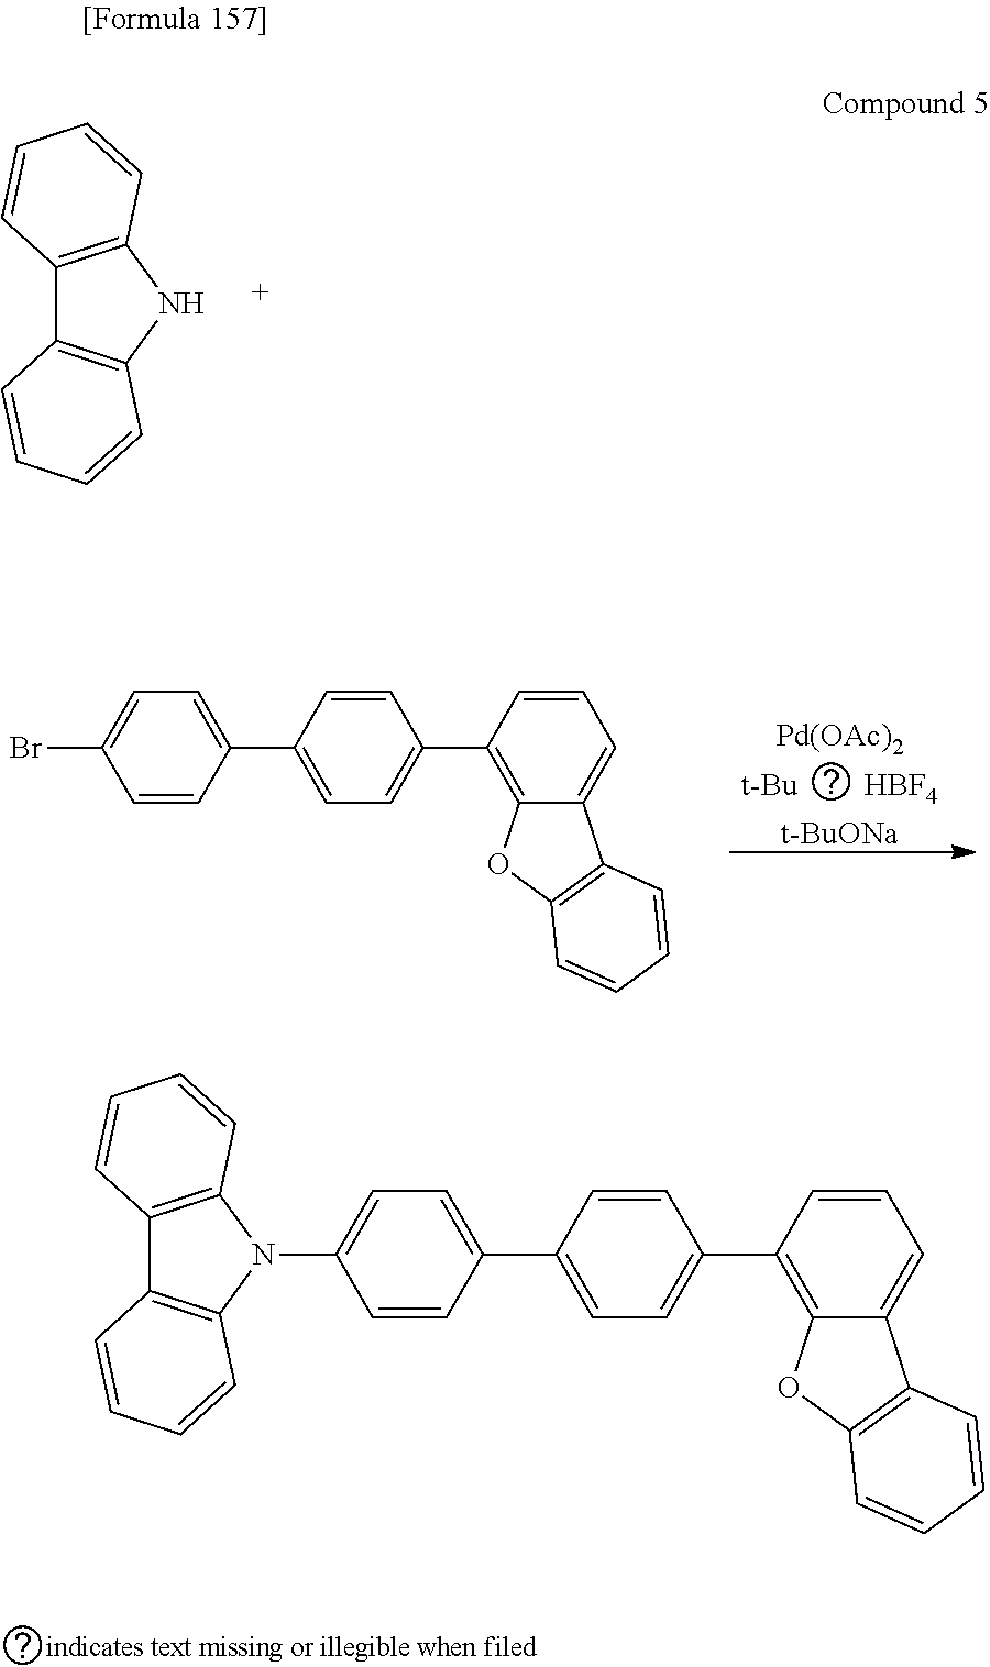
C12=C(NC3=C1C=CC=C3)C=CC=C2.[t-Bu].[HBF4].[Pd(OAc)2].[t-BuONa].C1=CC(C2=CC=C(C3=C4C(=CC=C3)C3=C(O4)C=CC=C3)C=C2)=CC=C1Br.C1=CC(C2=CC=C(C3=C4C(=CC=C3)C3=C(O4)C=CC=C3)C=C2)=CC=C1N1C2=C(C3=C1C=CC=C3)C=CC=C2
